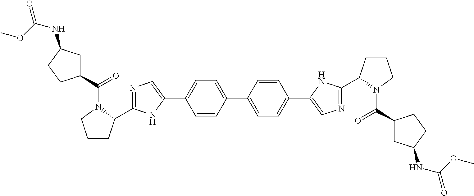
C1(C2CCCN2C(=O)C2CC(NC(OC)=O)CC2)=NC=C(C2=CC=C(C3=CC=C(C4=CN=C(C5CCCN5C(=O)C5CC(NC(OC)=O)CC5)N4)C=C3)C=C2)N1
